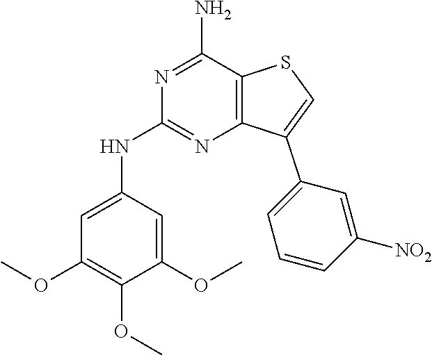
N1=C(N)C2=C(N=C1NC1=CC(OC)=C(OC)C(OC)=C1)C(C1=CC=CC([NO2])=C1)=CS2
